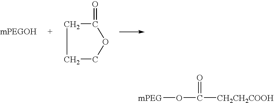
C1COC(=O)C1.[mPEG]OC([CH2CH2COOH])=O
